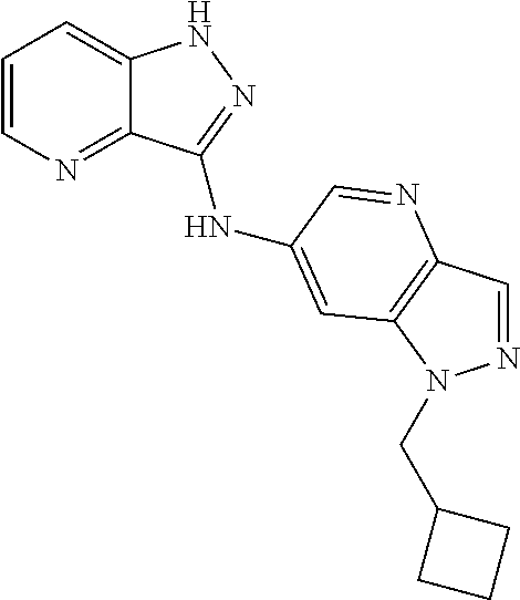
C1=CN=C2C(=C1)NN=C2NC1=CC2=C(C=NN2CC2CCC2)N=C1
